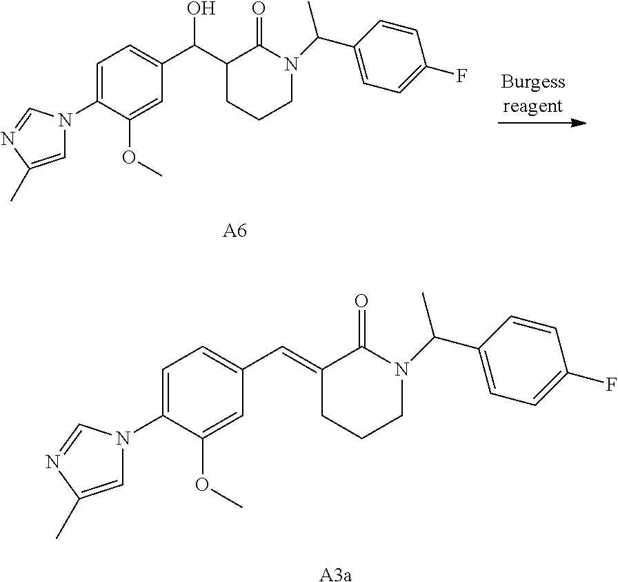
C1=C(N2C=C(C)N=C2)C(OC)=CC(C(C2CCCN(C(C3=CC=C(F)C=C3)C)C2=O)O)=C1.[A6].C1=C(N2C=C(C)N=C2)C(OC)=CC(C=C2CCCN(C(C3=CC=C(F)C=C3)C)C2=O)=C1.[A3a]
